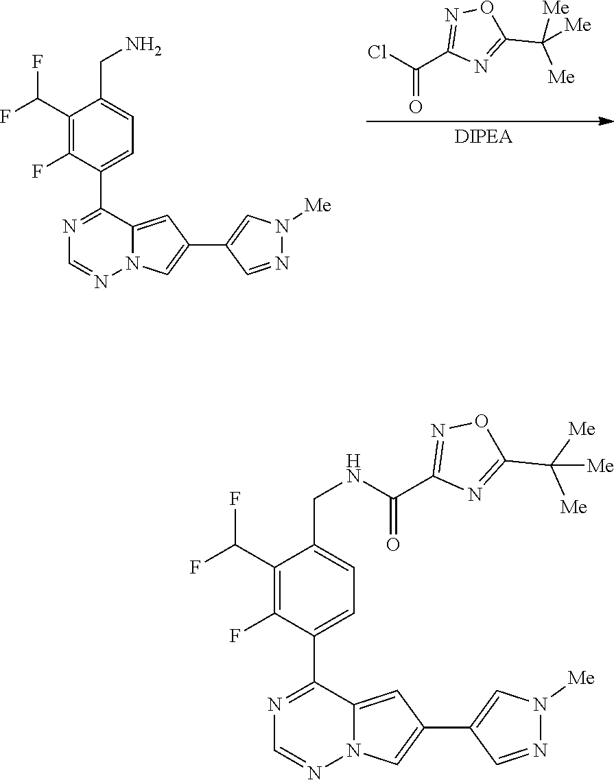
C1(C(=O)Cl)=NOC(C([Me])([Me])[Me])=N1.[DIPEA].N1([Me])N=CC(C2=CN3N=CN=C(C4=CC=C(CN)C(C(F)F)=C4F)C3=C2)=C1.N1([Me])N=CC(C2=CN3N=CN=C(C4=CC=C(CNC(C5=NOC(C([Me])([Me])[Me])=N5)=O)C(C(F)F)=C4F)C3=C2)=C1
